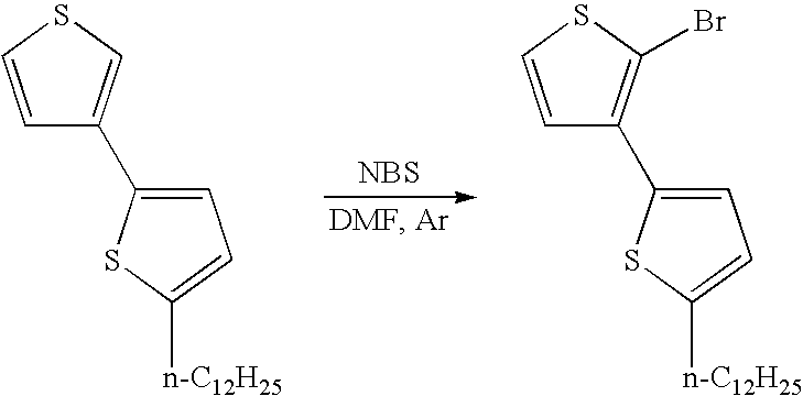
[NBS].C1=CSC=C1C1=CC=C([n-C12H25])S1.C1=CSC(Br)=C1C1=CC=C([n-C12H25])S1
